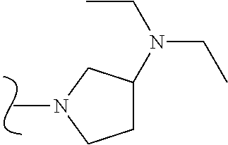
CN1CC(N(CC)CC)CC1
